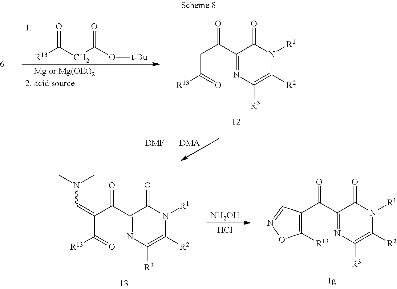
[R13]C(CC(O[t-Bu])=O)=O.C(C1=NC([R3])=C([R2])N([R1])C1=O)(=O)CC([R13])=O.[DMF][DMA].C(C1=NC([R3])=C([R2])N([R1])C1=O)(=O)C(C([R13])=O)=CN(C)C.[NH2OH].Cl.C1([R13])=C(C(C2=NC([R3])=C([R2])N([R1])C2=O)=O)C=NO1
